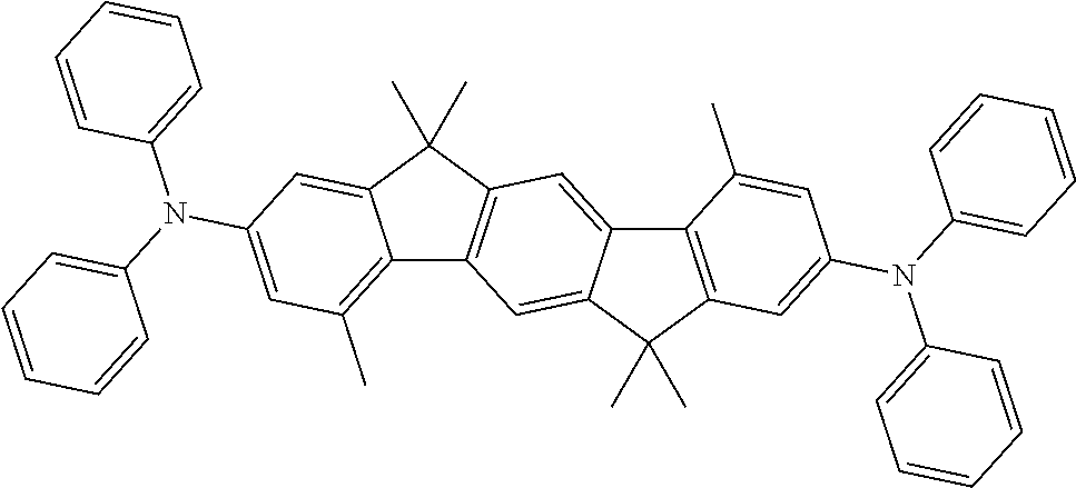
C12=C(C)C=C(N(C3=CC=CC=C3)C3=CC=CC=C3)C=C1C(C)(C)C1=C2C=C2C(=C1)C1=C(C2(C)C)C=C(N(C2=CC=CC=C2)C2=CC=CC=C2)C=C1C
